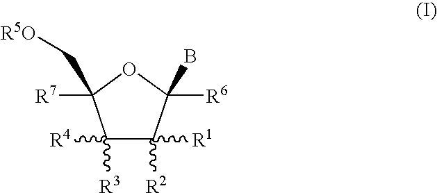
C1([R3])([R4])C([R2])([R1])C([R6])(B)OC1([R7])C[R5O]
